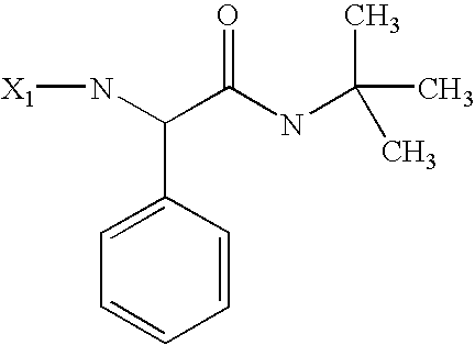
[X1]NC(C(NC(C)(C)C)=O)C1=CC=CC=C1
